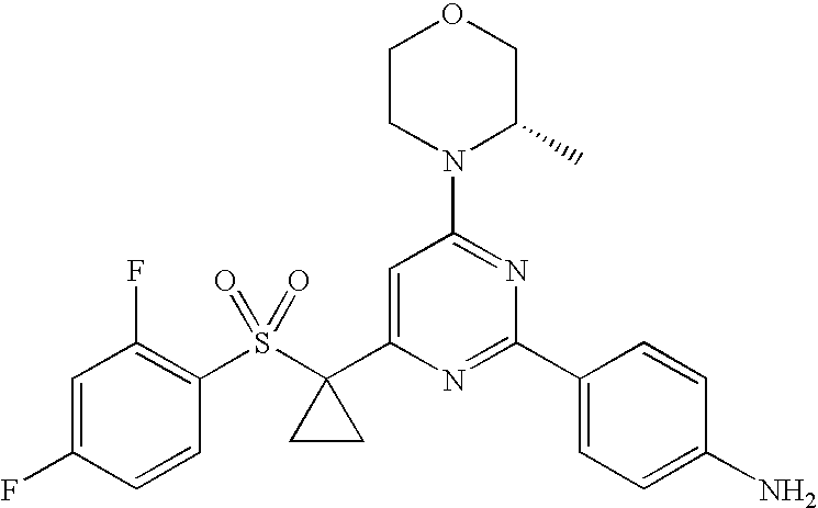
C1=C(F)C=CC(S(C2(C3=CC(N4C(C)COCC4)=NC(C4=CC=C(N)C=C4)=N3)CC2)(=O)=O)=C1F
